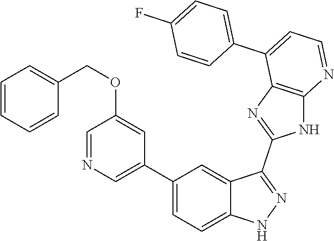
C1(C2=CC=C3C(=C2)C(C2=NC4=C(N2)N=CC=C4C2=CC=C(F)C=C2)=NN3)=CN=CC(OCC2=CC=CC=C2)=C1
